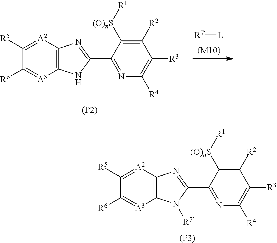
C12=C([A2]=C([R5])C([R6])=[A3]1)N=C(C1=NC([R4])=C([R3])C([R2])=C1[(O)nS][R1])N2.[R7][L].[(M10)].[(P2)].C12=C([A2]=C([R5])C([R6])=[A3]1)N=C(C1=NC([R4])=C([R3])C([R2])=C1[(O)nS][R1])N2[R7].[(P3)]
